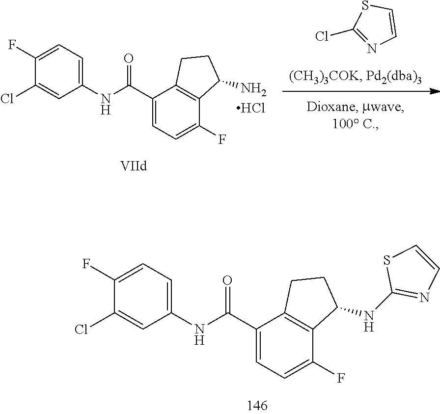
C1(Cl)=CC(NC(C2=CC=C(F)C3=C2CCC3NC2=NC=CS2)=O)=CC=C1F.C1=CN=C(Cl)S1.C1(Cl)=CC(NC(C2=CC=C(F)C3=C2CCC3N)=O)=CC=C1F.Cl
